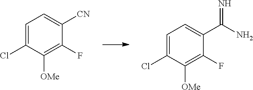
C1=C(Cl)C([OMe])=C(F)C(C(N)=N)=C1.C1=C(Cl)C([OMe])=C(F)C([CN])=C1
